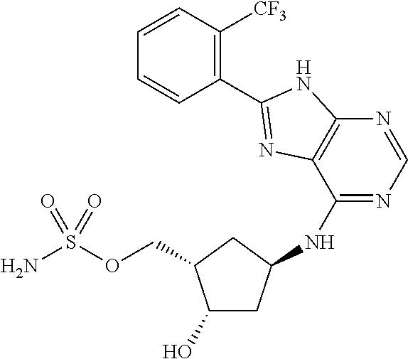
C1(O)CC(NC2=NC=NC3=C2N=C(C2=C([CF3])C=CC=C2)N3)CC1COS(N)(=O)=O
